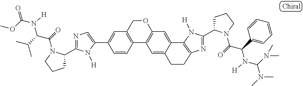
C1(C2=CC3=C(C=C2)C2=C(C=C4C5=C(N=C(C6CCCN6C(=O)C(C6=CC=CC=C6)N([H])C(N(C)C)N(C)C)N5[H])CCC4=C2)OC3)=CN=C(C2CCCN2C(=O)C(C(C)C)N([H])C(OC)=O)N1[H]
